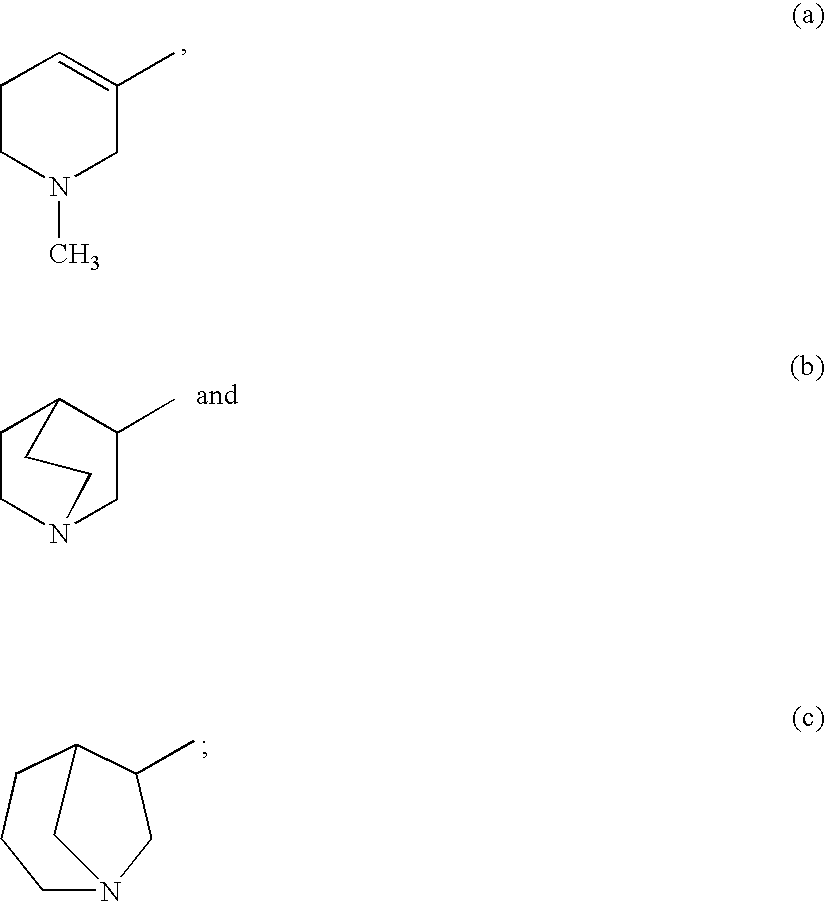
C1CN(C)CC(C)=C1.C1CN2CC(C)C1CC2.C1N2CC(C)C(CC1)C2
